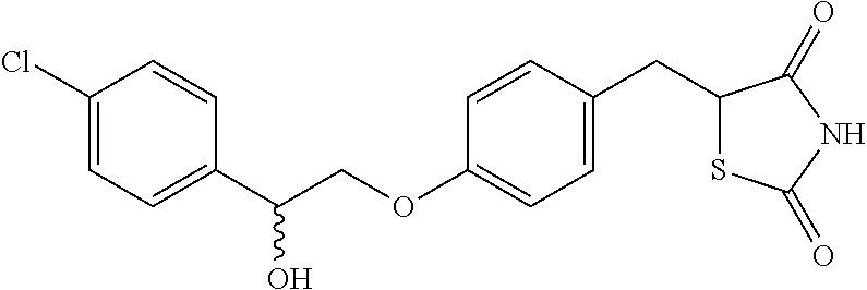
C1(Cl)=CC=C(C(COC2=CC=C(CC3SC(=O)NC3=O)C=C2)O)C=C1
